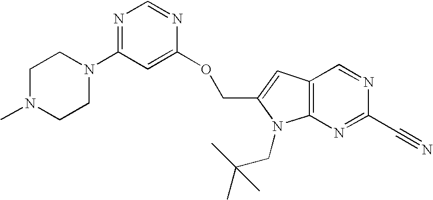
C12=C(N=C(C#N)N=C1)N(CC(C)(C)C)C(COC1=CC(N3CCN(C)CC3)=NC=N1)=C2
